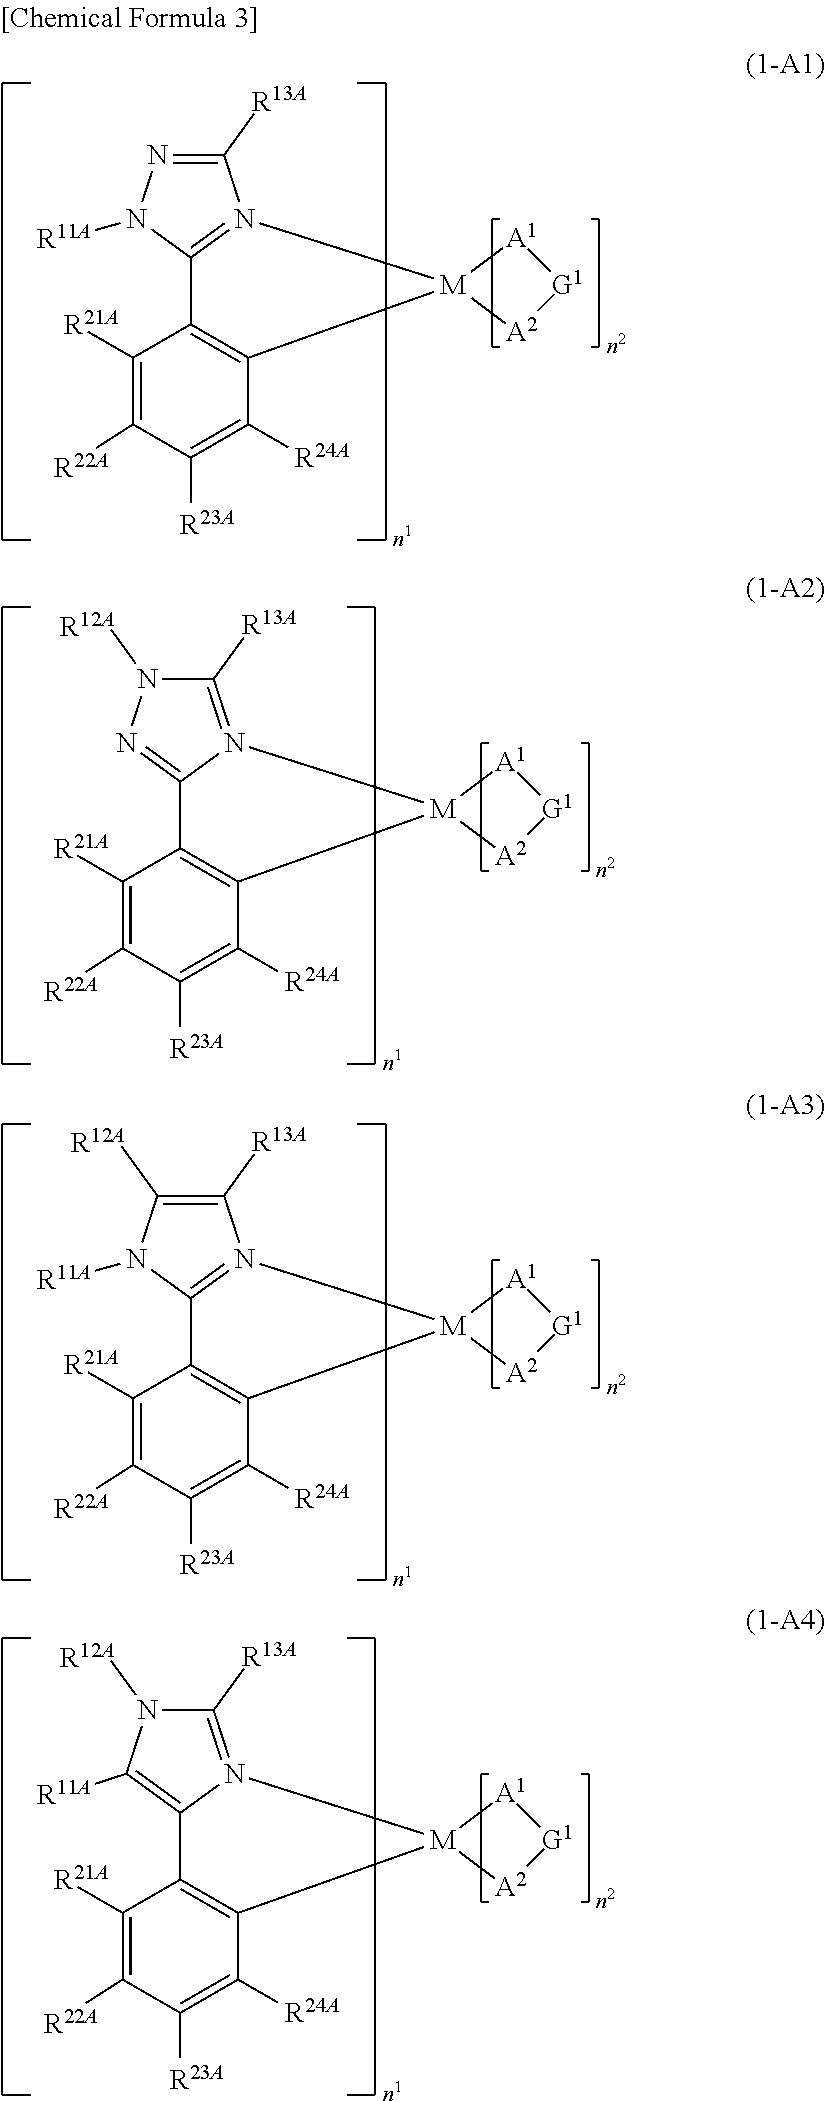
C1([R13A])=N2C(=NN1[R12A])C1=C(C([R24A])=C([R23A])C([R22A])=C1[R21A])[M]21[A1][G1][A2]1.C1([R13A])=N2C(=C([R11A])N1[R12A])C1=C(C([R24A])=C([R23A])C([R22A])=C1[R21A])[M]21[A1][G1][A2]1.C1([R13A])=NN([R11A])C2=N1[M]1(C3=C2C([R21A])=C([R22A])C([R23A])=C3[R24A])[A1][G1][A2]1.C1([R13A])=C([R12A])N([R11A])C2=N1[M]1(C3=C2C([R21A])=C([R22A])C([R23A])=C3[R24A])[A1][G1][A2]1
